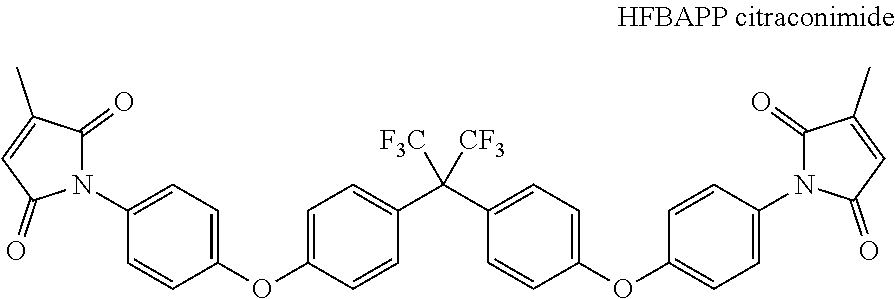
C1(=O)C(C)=CC(=O)N1C1=CC=C(OC2=CC=C(C(C3=CC=C(OC4=CC=C(N5C(=O)C=C(C)C5=O)C=C4)C=C3)([F3C])[CF3])C=C2)C=C1
